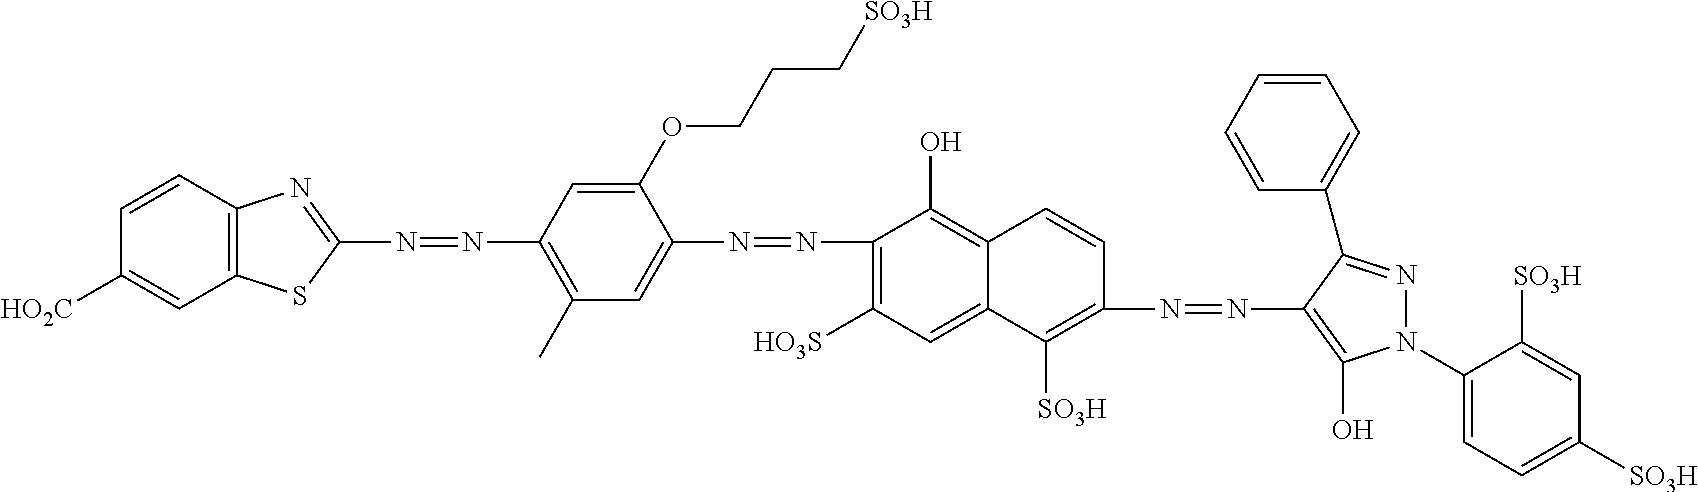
C1(N=NC2=CC(C)=C(N=NC3=NC4=C(S3)C=C([HO2C])C=C4)C=C2OCCC[SO3H])=C([HO3S])C=C2C(=C1O)C=CC(N=NC1=C(O)N(C3=CC=C([SO3H])C=C3[SO3H])N=C1C1=CC=CC=C1)=C2[SO3H]
